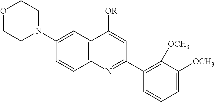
C12=C(C=C(N3CCOCC3)C=C1)C([OR])=CC(C1=C([OCH3])C([OCH3])=CC=C1)=N2
